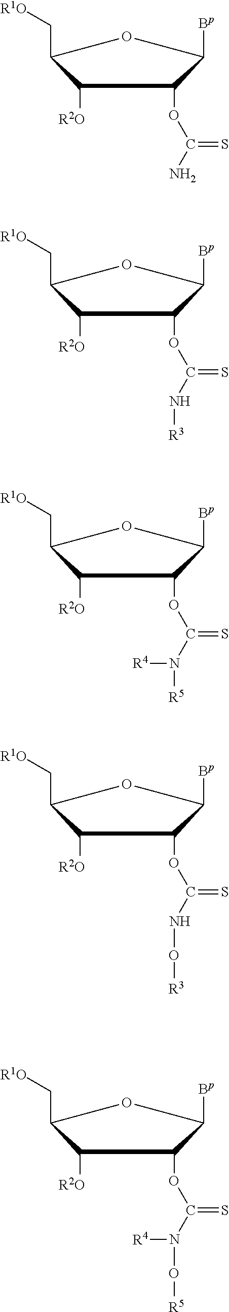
C1([R2O])C(C[R1O])OC([Bp])C1OC(N)=S.C1([R2O])C(C[R1O])OC([Bp])C1OC(N[R3])=S.C1([R2O])C(C[R1O])OC([Bp])C1OC(N([R5])[R4])=S.C1([R2O])C(C[R1O])OC([Bp])C1OC(NO[R3])=S.C1([R2O])C(C[R1O])OC([Bp])C1OC(N(O[R5])[R4])=S
